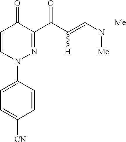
C1=C(N2N=C(C(C(=CN[Me])[H])=O)C(=O)C=C2)C=CC([CN])=C1.[Me]
